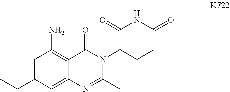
C1=C(CC)C=C2C(=C1N)C(=O)N(C1CCC(=O)NC1=O)C(C)=N2
